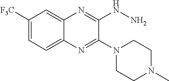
C1([F3C])=CC=C2C(=C1)N=C(NN)C(N1CCN(C)CC1)=N2
